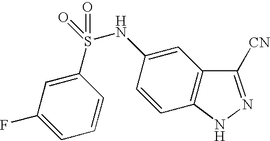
C1(S(NC2=CC3=C(C=C2)NN=C3[CN])(=O)=O)=CC(F)=CC=C1
